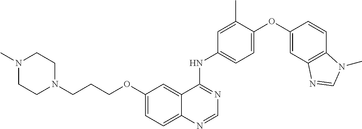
C12=CC=C(OCCCN3CCN(C)CC3)C=C1C(NC1=CC=C(OC3=CC4=C(C=C3)N(C)C=N4)C(C)=C1)=NC=N2
